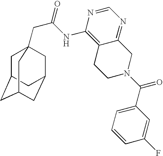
C1C2CC3CC(CC1(CC(=O)NC1=C4C(=NC=N1)CN(C(C1=CC=CC(F)=C1)=O)CC4)C3)C2
